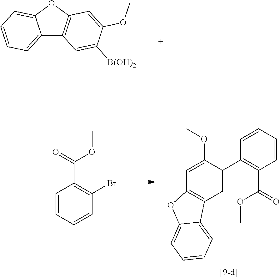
C12=CC=CC=C1OC1=C2C=C([B(OH)2])C(OC)=C1.C1=CC(C2=CC3=C(C=C2OC)OC2=CC=CC=C32)=C(C(OC)=O)C=C1.C1=CC=CC(Br)=C1C(=O)OC
